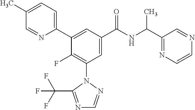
C1(C2=CC(C(NC(C3=NC=CN=C3)C)=O)=CC(N3N=CN=C3C(F)(F)F)=C2F)=CC=C(C)C=N1
